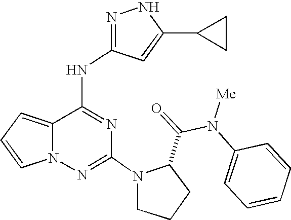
N1=C(NC2=NC(N3CCCC3C(=O)N(C3=CC=CC=C3)[Me])=NN3C2=CC=C3)C=C(C2CC2)N1
